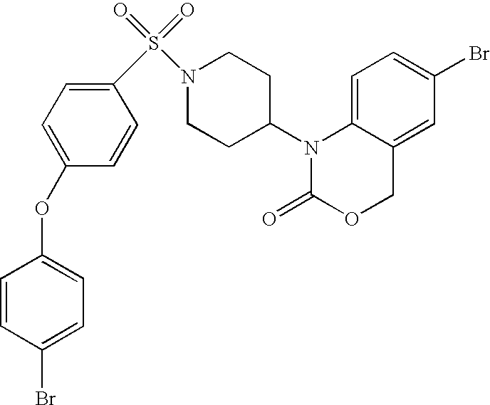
C1=C2C(=CC(Br)=C1)COC(=O)N2C1CCN(S(=O)(=O)C2=CC=C(OC3=CC=C(Br)C=C3)C=C2)CC1
